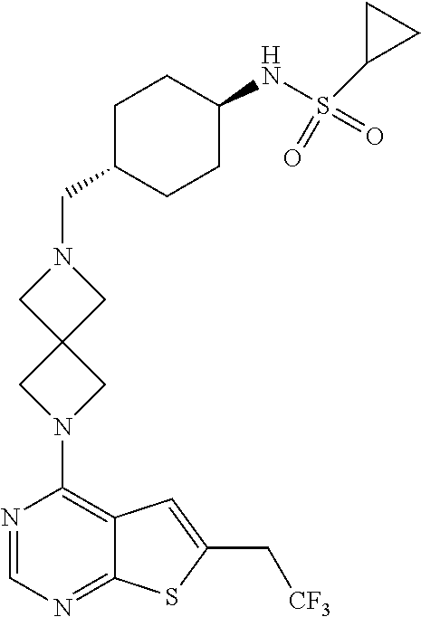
N1=CN=C2C(=C1N1CC3(C1)CN(CC1CCC(NS(C4CC4)(=O)=O)CC1)C3)C=C(C[CF3])S2
